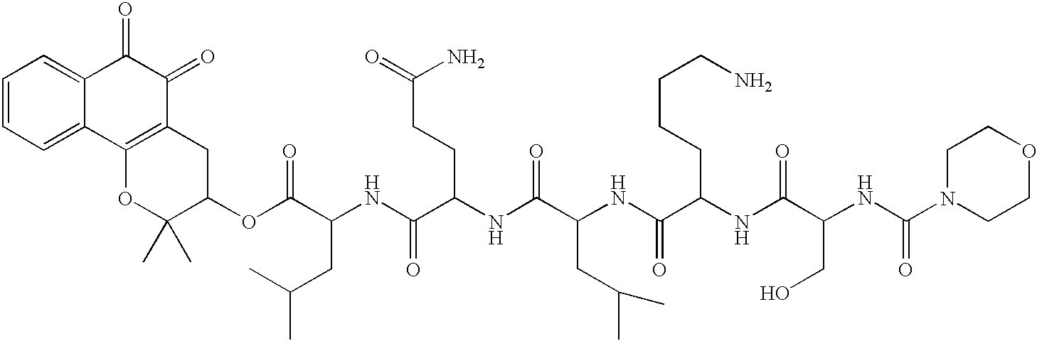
C1=CC=C2C(=C1)C(=O)C(=O)C1=C2OC(C)(C)C(OC(C(NC(C(NC(C(NC(C(NC(C(NC(=O)N2CCOCC2)CO)=O)CCCCN)=O)CC(C)C)=O)CCC(=O)N)=O)CC(C)C)=O)C1
